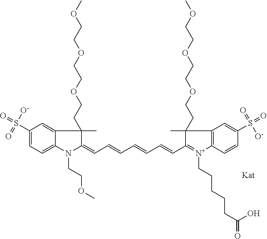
N1(CCOC)C(=CC=CC=CC=CC2=[N+](CCCCCC(=O)O)C3=C(C2(C)CCOCCOCCOC)C=C(S(=O)(=O)[O-])C=C3)C(C)(CCOCCOCCOC)C2=CC(S(=O)(=O)[O-])=CC=C12
